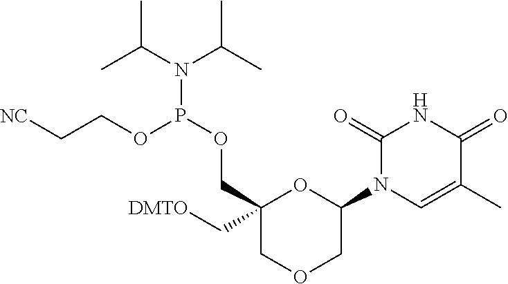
C1(N2C=C(C)C(=O)NC2=O)OC(C[DMTO])(COP(N(C(C)C)C(C)C)OCC[NC])COC1
